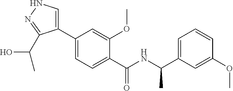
C1(C2=CC=C(C(=O)NC(C3=CC=CC(OC)=C3)C)C(OC)=C2)=CNN=C1C(O)C
